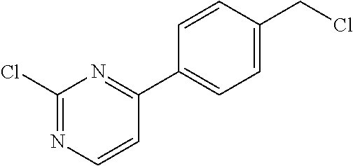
C1(Cl)=NC=CC(C2=CC=C(CCl)C=C2)=N1
